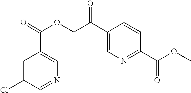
C1=C(Cl)C=NC=C1C(=O)OCC(C1=CN=C(C(OC)=O)C=C1)=O
